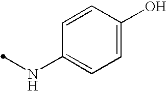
C1=C(O)C=CC(NC)=C1
